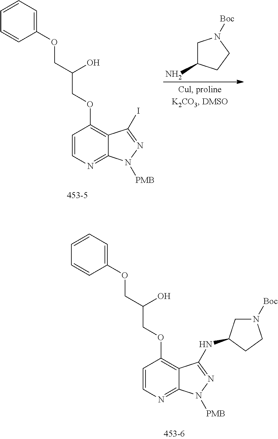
C1=CN=C2C(=C1OCC(COC1=CC=CC=C1)O)C(NC1CN([Boc])CC1)=NN2[PMB].C1=CN=C2C(=C1OCC(COC1=CC=CC=C1)O)C(I)=NN2[PMB].C1C(N)CCN1[Boc]
